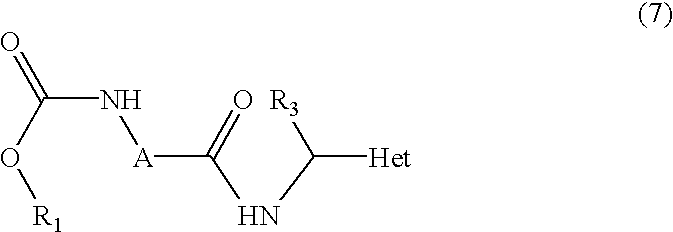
C([Het])(NC([A]NC(=O)O[R1])=O)[R3]
